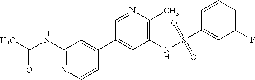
CC(NC1=NC=CC(C2=CC(NS(C3=CC(F)=CC=C3)(=O)=O)=C(C)N=C2)=C1)=O
